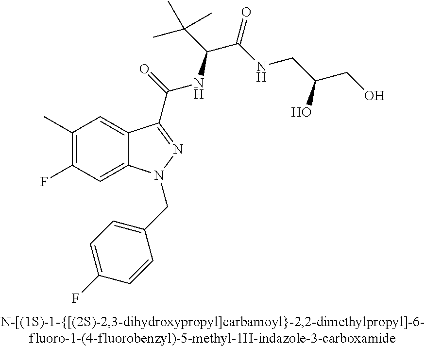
C1(C)=C(F)C=C2C(=C1)C(C(=O)NC(C(C)(C)C)C(=O)NCC(CO)O)=NN2CC1=CC=C(F)C=C1
